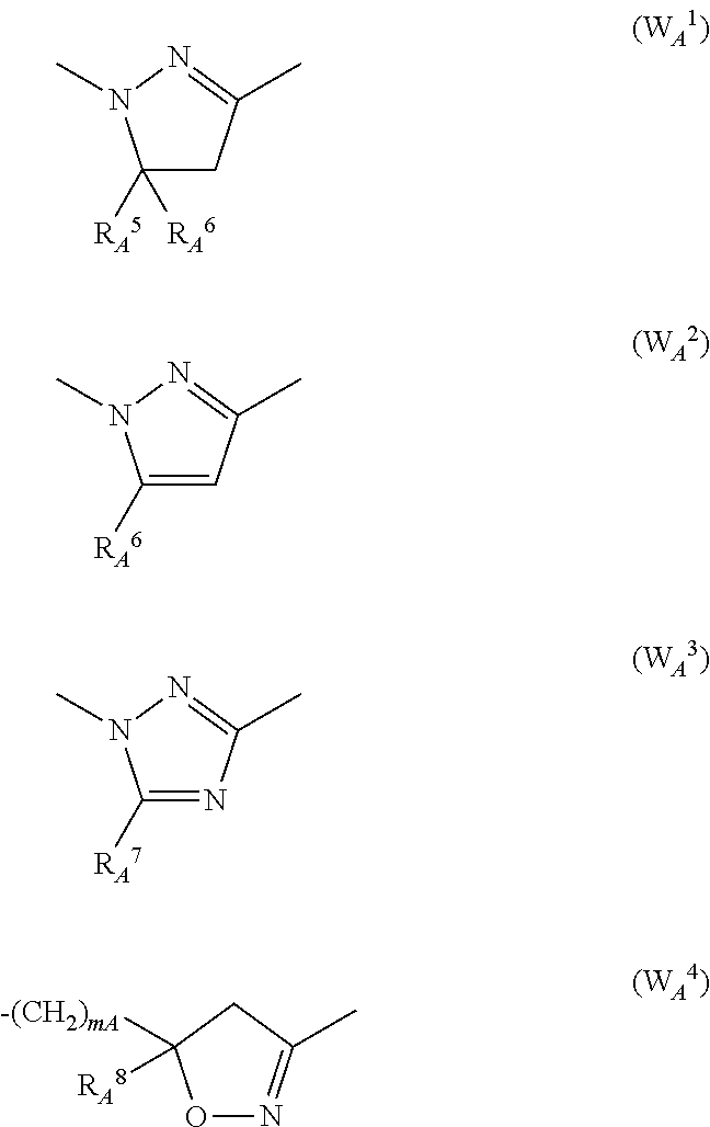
C1([RA6])([RA5])CC(C)=NN1C.C1([RA6])=CC(C)=NN1C.C1([RA7])=NC(C)=NN1C.O1N=C(C)CC1([-(CH2)mA])[RA8]
